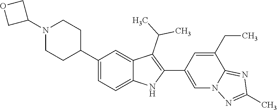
C1(C2CCN(C3COC3)CC2)=CC=C2C(=C1)C(C(C)C)=C(C1=CN3C(=NC(C)=N3)C(CC)=C1)N2
